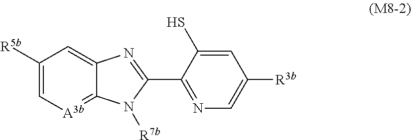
C1=C2C(=[A3b]C=C1[R5b])N([R7b])C(C1=NC=C([R3b])C=C1S)=N2
